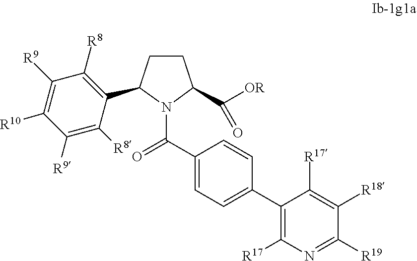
C(C1=CC=C(C2=C([R17])N=C([R19])C([R18])=C2[R17])C=C1)(N1C(C([OR])=O)CCC1C1=C([R8])C([R9])=C([R10])C([R9])=C1[R8])=O
